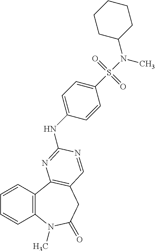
C1=CC2=C(C=C1)C1=C(CC(=O)N2C)C=NC(NC2=CC=C(S(=O)(=O)N(C)C3CCCCC3)C=C2)=N1
